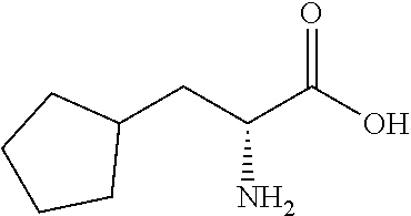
C1(CC(C(O)=O)N)CCCC1
